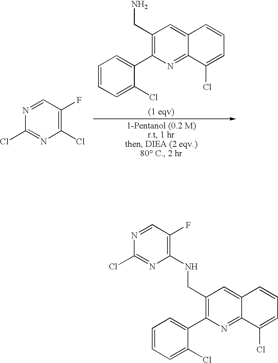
N1=CC(F)=C(Cl)N=C1Cl.C1=CC=C(Cl)C(C2=C(CN)C=C3C(=N2)C(Cl)=CC=C3)=C1.N1=CC(F)=C(NCC2=C(C3=CC=CC=C3Cl)N=C3C(=C2)C=CC=C3Cl)N=C1Cl
